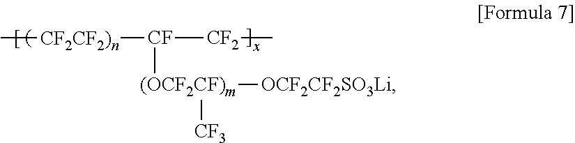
C[CF2CF2)n][CF]([CF2]C)[(OCF2CF)m]([OCF2CF2SO3Li])[CF3]
